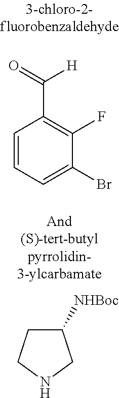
C1=CC=C(Br)C(F)=C1C([H])=O.C1([NHBoc])CCNC1
